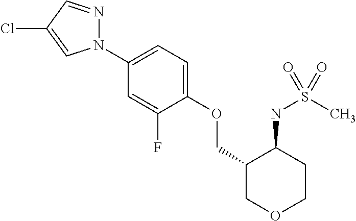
N1(C2=CC=C(OCC3COCCC3NS(C)(=O)=O)C(F)=C2)N=CC(Cl)=C1
